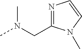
CN(CC1=NC=CN1C)C
